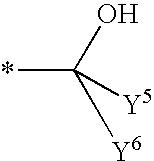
*C(O)([Y5])[Y6]
